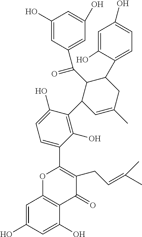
C1(O)=CC(C(C2C(C3=C(O)C(C4=C(CC=C(C)C)C(=O)C5=C(O4)C=C(O)C=C5O)=CC=C3O)C=C(C)CC2C2=CC=C(O)C=C2O)=O)=CC(O)=C1
